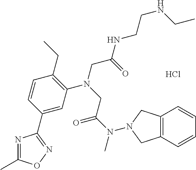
C1=CC(C2=NOC(C)=N2)=CC(N(CC(N(C)N2CC3=C(C=CC=C3)C2)=O)CC(NCCNCC)=O)=C1CC.Cl
